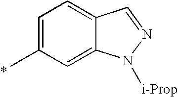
C1=C(C)C=C2C(=C1)C=NN2[i-Prop]
